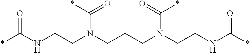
*C(NCCN(CCCN(CCNC(=O)*)C(*)=O)C(=O)*)=O
